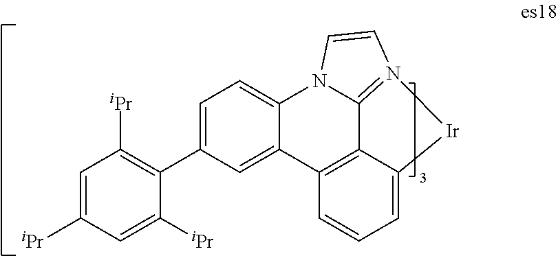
C1=C([iPr])C=C([iPr])C(C2=CC=C3C(=C2)C2=C4C5=N(C=CN35)[Ir]C4=CC=C2)=C1[iPr]
